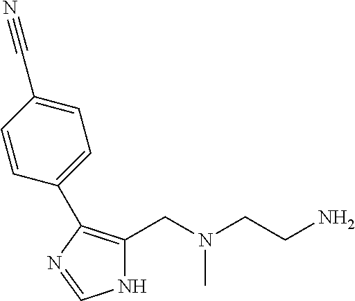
N1C(CN(CCN)C)=C(C2=CC=C(C#N)C=C2)N=C1
